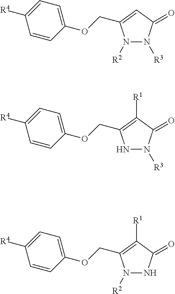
N1([R2])N([R3])C(=O)C=C1COC1=CC=C([R4])C=C1.N1N([R3])C(=O)C([R1])=C1COC1=CC=C([R4])C=C1.N1([R2])NC(=O)C([R1])=C1COC1=CC=C([R4])C=C1
